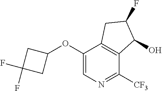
C1(OC2CC(F)(F)C2)=CN=C([CF3])C2=C1CC(F)C2O
